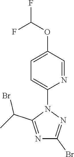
C1(Br)=NN(C2=CC=C(OC(F)F)C=N2)C(C(C)Br)=N1
